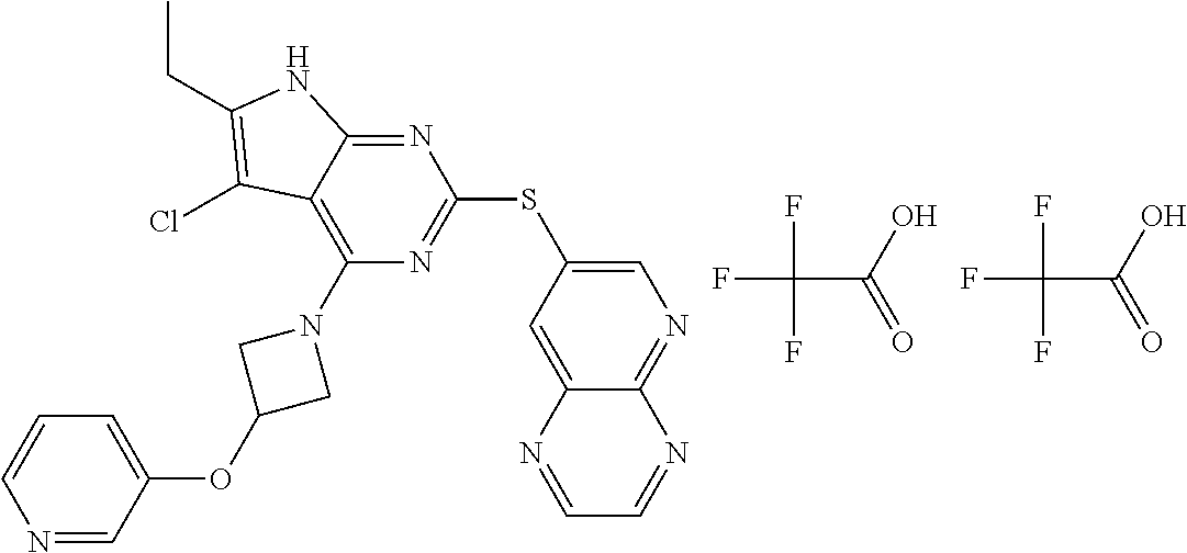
FC(C(=O)O)(F)F.FC(C(=O)O)(F)F.C1=C(SC2=NC(N3CC(OC4=CC=CN=C4)C3)=C3C(=N2)NC(CC)=C3Cl)C=C2C(=N1)N=CC=N2
